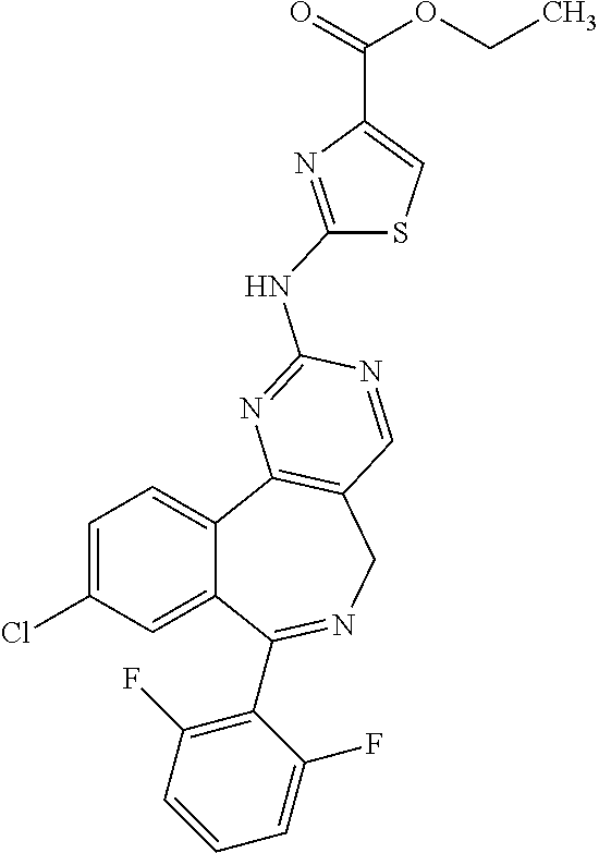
C1=C(Cl)C=C2C(=C1)C1=C(CN=C2C2=C(F)C=CC=C2F)C=NC(NC2=NC(C(=O)OCC)=CS2)=N1
